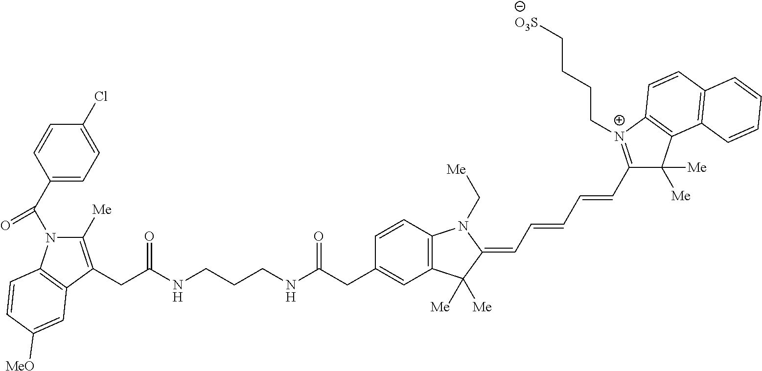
C1(C(N2C([Me])=C(CC(NCCCNC(CC3=CC4=C(C=C3)N(C[Me])C(=CC=CC=CC3=[N+](CCCC[O3S])C5=C(C3([Me])[Me])C3=C(C=C5)C=CC=C3)C4([Me])[Me])=O)=O)C3=C2C=CC([MeO])=C3)=O)=CC=C(Cl)C=C1
